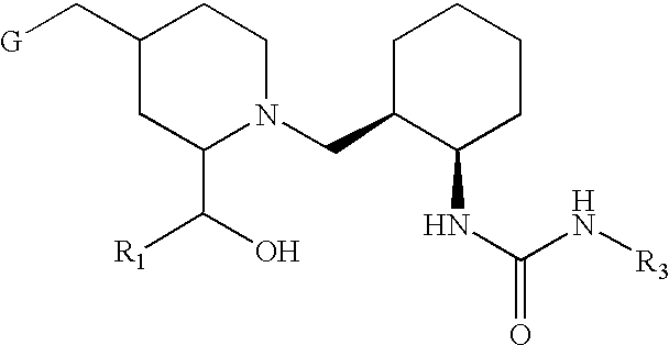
C1(C[G])CC(C([R1])O)N(CC2C(NC(N[R3])=O)CCCC2)CC1
